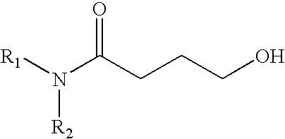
[R1]N(C(CCCO)=O)[R2]
